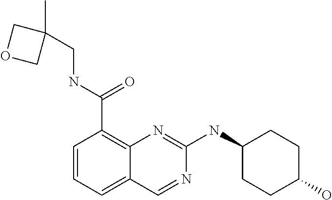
C1=CC=C2C(=C1C(NCC1(C)COC1)=O)N=C(NC1CCC(O)CC1)N=C2
